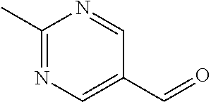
C1(C)=NC=C(C=O)C=N1
